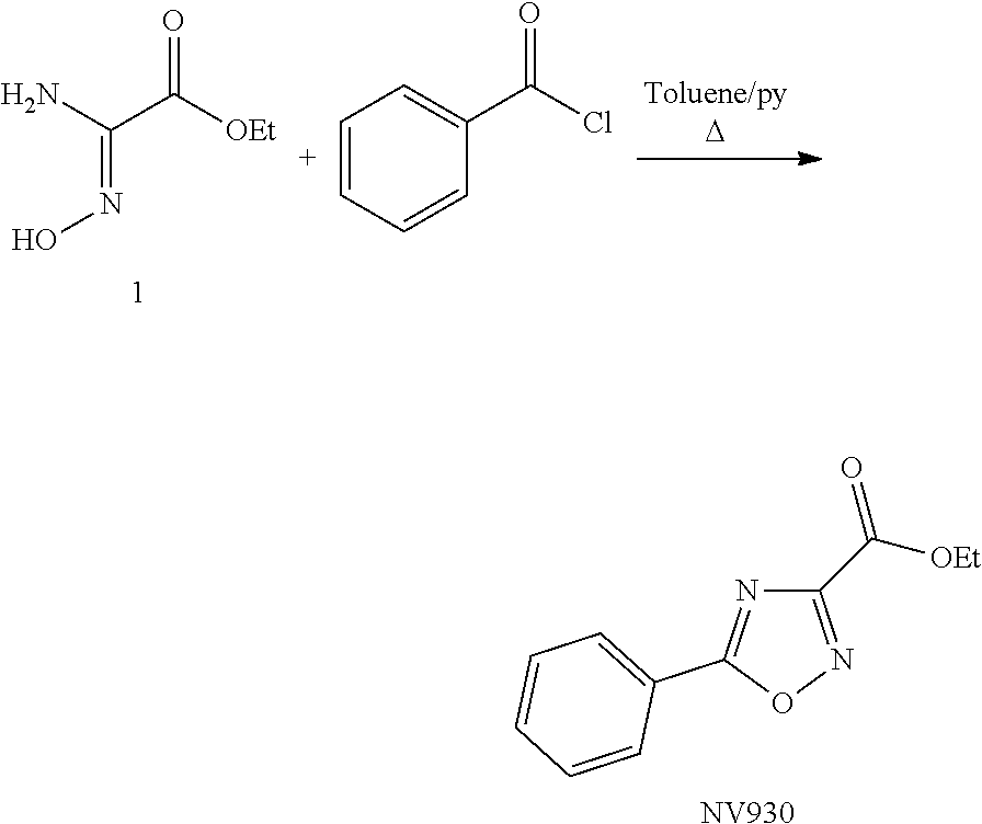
C(=NO)(N)C([OEt])=O.C1=CC=CC(C(Cl)=O)=C1.C1(C(=O)[OEt])=NOC(C2=CC=CC=C2)=N1.[NV930]
